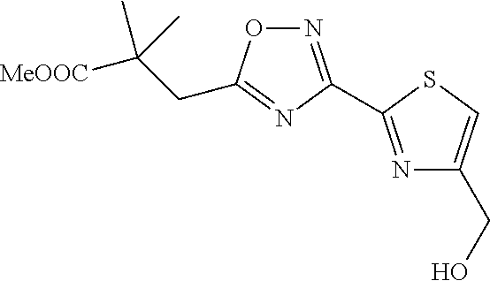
N1=C(C2=NC(CO)=CS2)N=C(CC([MeOOC])(C)C)O1
